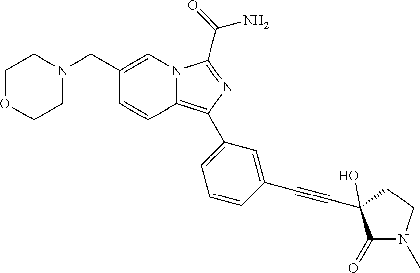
C1(CN2CCOCC2)=CN2C(=C(C3=CC=CC(C#CC4(O)C(=O)N(C)CC4)=C3)N=C2C(N)=O)C=C1
